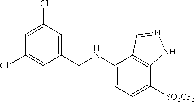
C1=C(Cl)C=C(CNC2=CC=C([SO2CF3])C3=C2C=NN3)C=C1Cl
